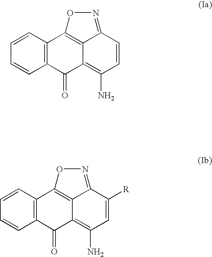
C1=CC=CC2=C1C1=C3C(=C(N)C=CC3=NO1)C2=O.C1=CC=CC2=C1C1=C3C(=C(N)C=C([R])C3=NO1)C2=O
